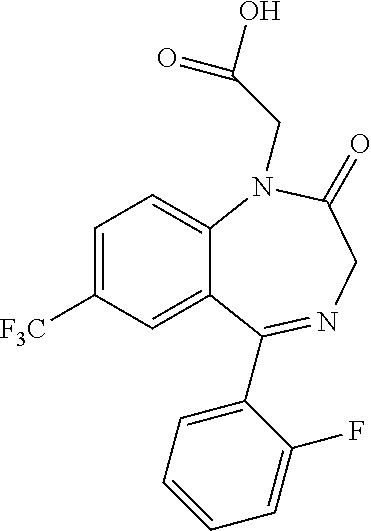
C1=C([F3C])C=C2C(=C1)N(CC(O)=O)C(=O)CN=C2C1=CC=CC=C1F
